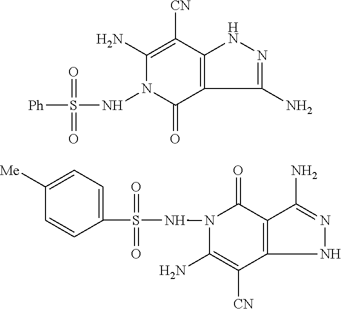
C1(N)=C([CN])C2=C(C(=O)N1NS([Ph])(=O)=O)C(N)=NN2.N1(NS(=O)(=O)C2=CC=C([Me])C=C2)C(N)=C([CN])C2=C(C1=O)C(N)=NN2
